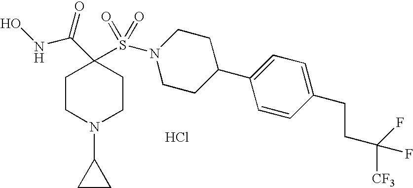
C1CN(C2CC2)CCC1(C(=O)NO)S(N1CCC(C2=CC=C(CCC([CF3])(F)F)C=C2)CC1)(=O)=O.Cl
